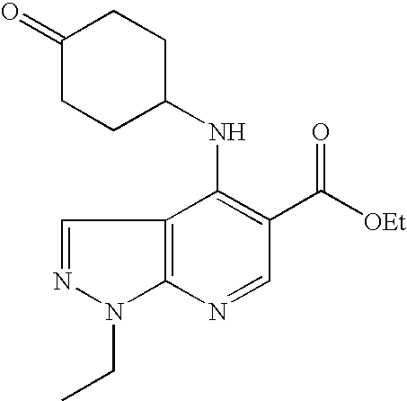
C12=C(N=CC(C([OEt])=O)=C1NC1CCC(=O)CC1)N(CC)N=C2
